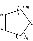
C1CC[X]C1
